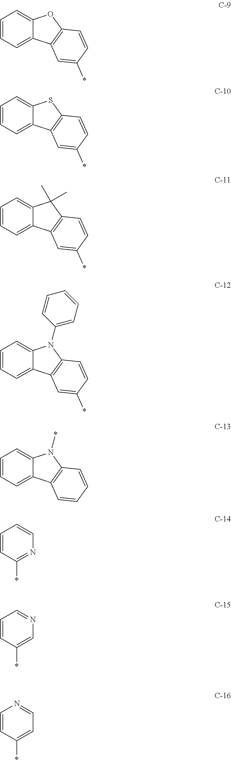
C12=CC=CC=C1C1=C(N2*)C=CC=C1.C1=CC=CC(*)=N1.C12=CC=CC=C1C1=C(N2C2=CC=CC=C2)C=CC(*)=C1.C12=CC=CC=C1C1=C(O2)C=CC(*)=C1.C12=CC=CC=C1C1=C(S2)C=CC(*)=C1.C12=CC=CC=C1C1=C(C2(C)C)C=CC(*)=C1.N1=CC=CC(*)=C1.C1=NC=CC(*)=C1
